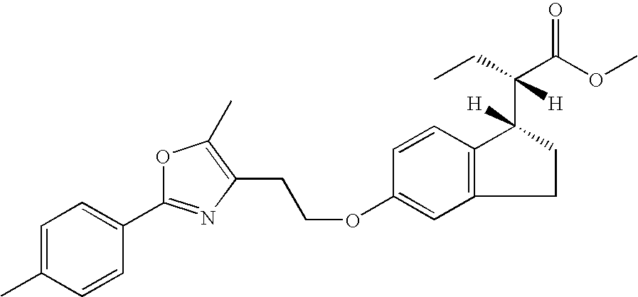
C1=C(C)C=CC(C2=NC(CCOC3=CC4=C(C=C3)C(C(CC)(C(OC)=O)[H])([H])CC4)=C(C)O2)=C1
